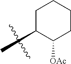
C1(C)CCCCC1[OAc]
